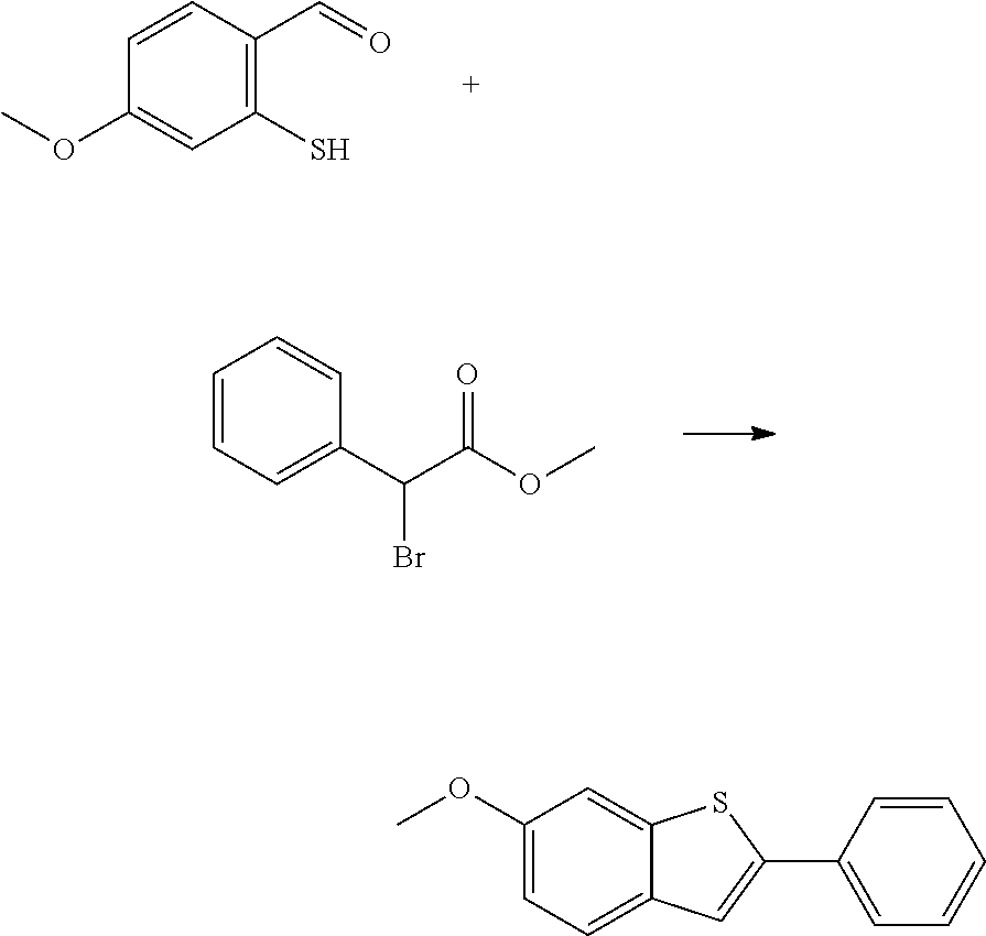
C1(OC)=CC=C2C(=C1)SC(C1=CC=CC=C1)=C2.C1(S)=C(C=O)C=CC(OC)=C1.C1=CC=C(C(C(OC)=O)Br)C=C1
